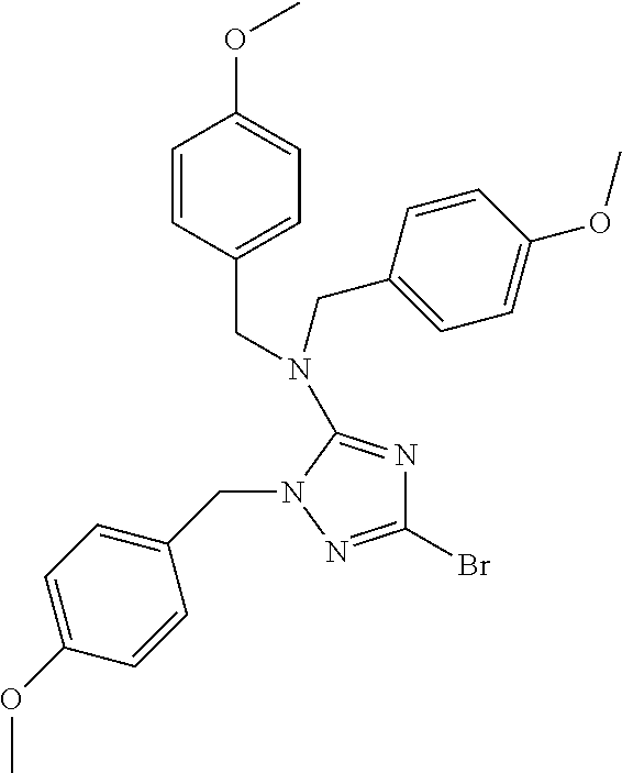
C1(Br)=NN(CC2=CC=C(OC)C=C2)C(N(CC2=CC=C(OC)C=C2)CC2=CC=C(OC)C=C2)=N1
